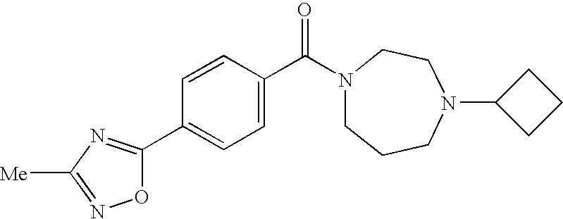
C1(C(=O)N2CCCN(C3CCC3)CC2)=CC=C(C2=NC([Me])=NO2)C=C1
